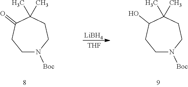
C1N([Boc])CCC(C)(C)C(=O)C1.[LiBH4].C1N([Boc])CCC(C)(C)C(O)C1.[THF]
